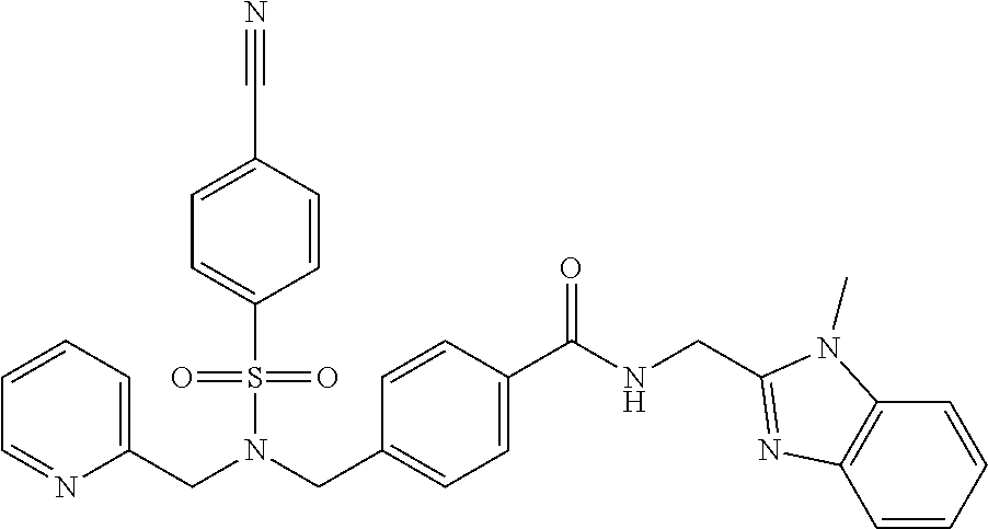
C(N(CC1=CC=C(C(NCC2=NC3=C(C=CC=C3)N2C)=O)C=C1)S(=O)(=O)C1=CC=C(C#N)C=C1)C1=CC=CC=N1
